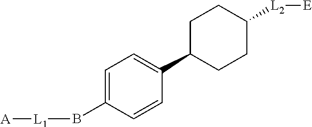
C1=C(B[L1][A])C=CC(C2CCC([L2][E])CC2)=C1
